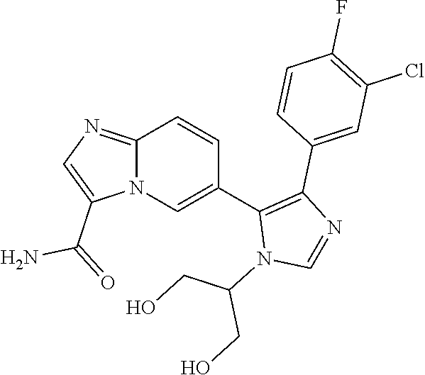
C12=NC=C(C(=O)N)N1C=C(C1=C(C3=CC(Cl)=C(F)C=C3)N=CN1C(CO)CO)C=C2
